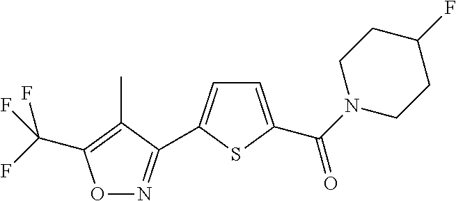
C(C1=C(C)C(C2=CC=C(C(N3CCC(F)CC3)=O)S2)=NO1)(F)(F)F
